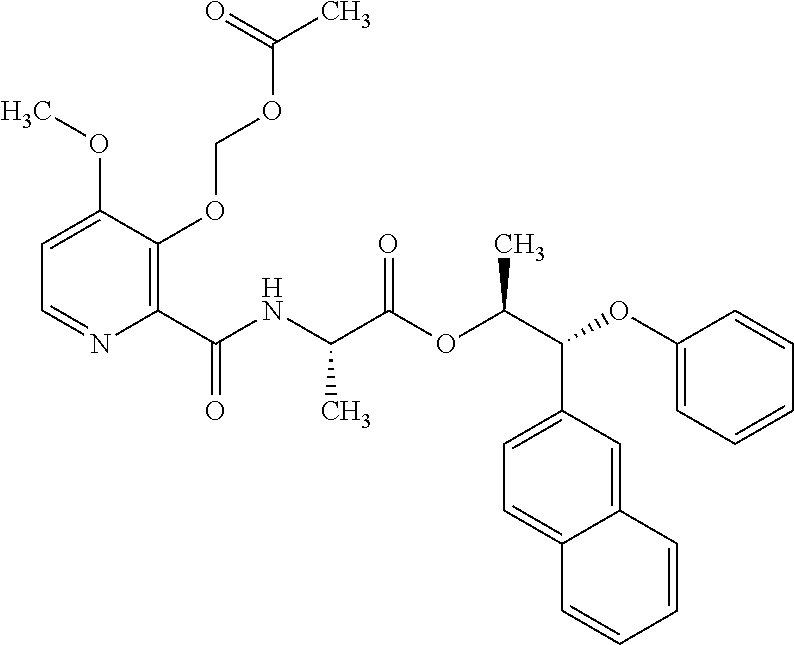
C1=C(OC)C(OCOC(C)=O)=C(C(NC(C(OC(C(OC2=CC=CC=C2)C2=CC=C3C(=C2)C=CC=C3)C)=O)C)=O)N=C1
